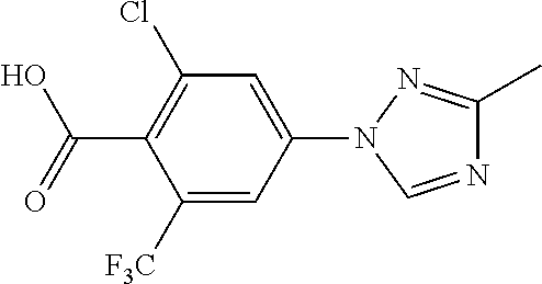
C1([F3C])=CC(N2N=C(C)N=C2)=CC(Cl)=C1C(=O)O
